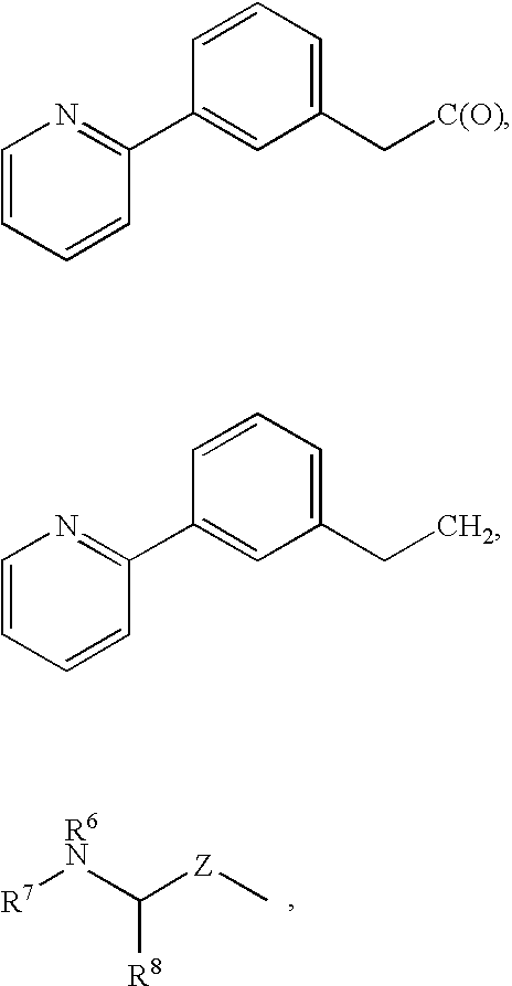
[R7][R6N]C([Z]C)[R8].C1=CC=CC(C2=CC(C[C(O)])=CC=C2)=N1.C1=CC=CC(C2=CC(CC)=CC=C2)=N1
